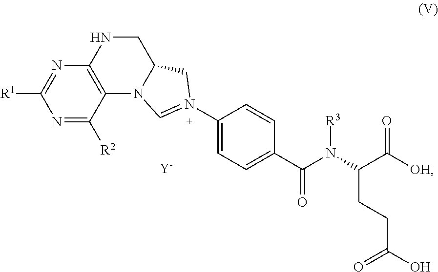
N1=C([R2])C2=C(N=C1[R1])NCC1N2C=N(C2=CC=C(C(N(C(C([OH])=O)CCC(=O)O)[R3])=O)C=C2)C1.[Y]
